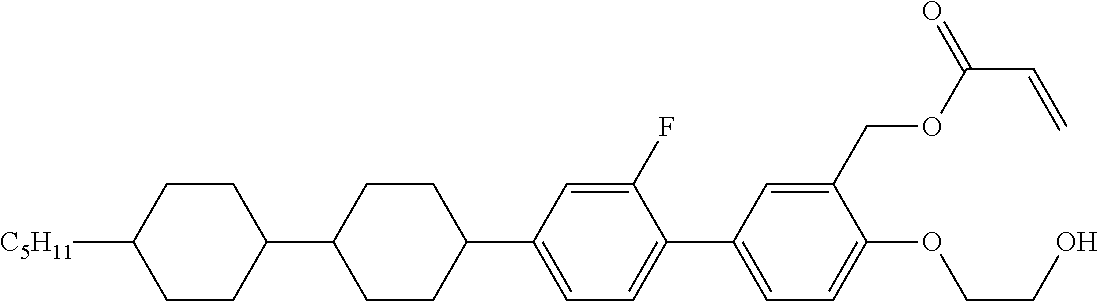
C1CC([C5H11])CCC1C1CCC(C2=CC=C(C3=CC=C(OCCO)C(COC(C=C)=O)=C3)C(F)=C2)CC1
